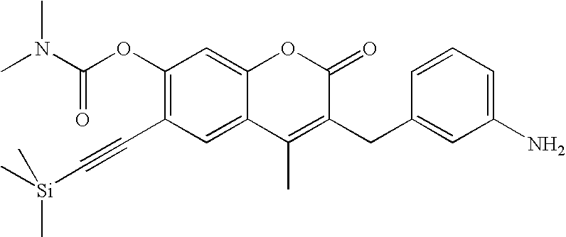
C1(OC(N(C)C)=O)=C(C#C[Si](C)(C)C)C=C2C(=C1)OC(=O)C(CC1=CC(N)=CC=C1)=C2C
